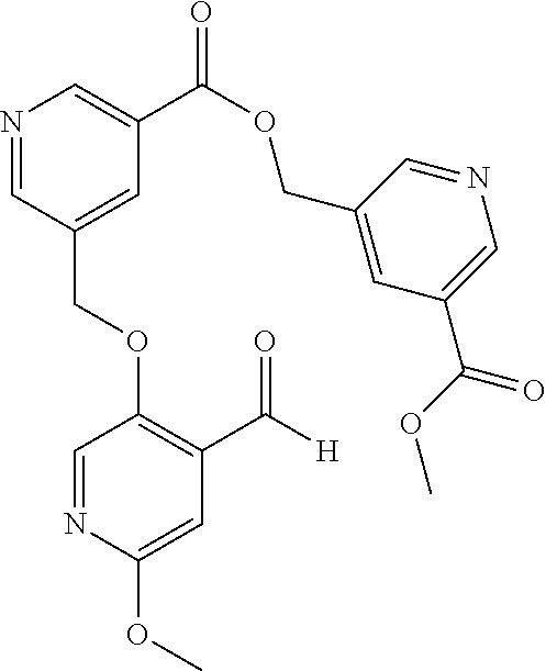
C(OC1=C(C([H])=O)C=C(OC)N=C1)C1=CC(C(OCC2=CC(C(OC)=O)=CN=C2)=O)=CN=C1
